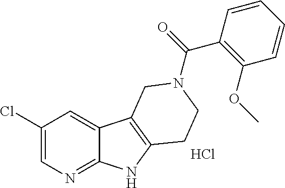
C1(Cl)=CN=C2C(=C1)C1=C(N2)CCN(C(C2=C(OC)C=CC=C2)=O)C1.Cl
